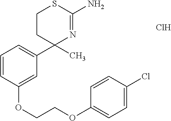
C1=CC(OCCOC2=CC=C(Cl)C=C2)=CC(C2(C)N=C(N)SCC2)=C1.Cl
